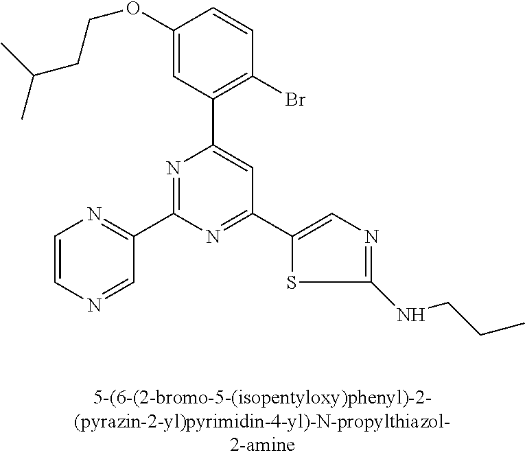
C1(OCCC(C)C)=CC(C2=CC(C3=CN=C(NCCC)S3)=NC(C3=NC=CN=C3)=N2)=C(Br)C=C1
